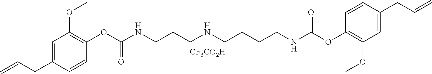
O(C(NCCCNCCCCNC(OC1=C(OC)C=C(CC=C)C=C1)=O)=O)C1=C(OC)C=C(CC=C)C=C1.[CF3CO2H]
